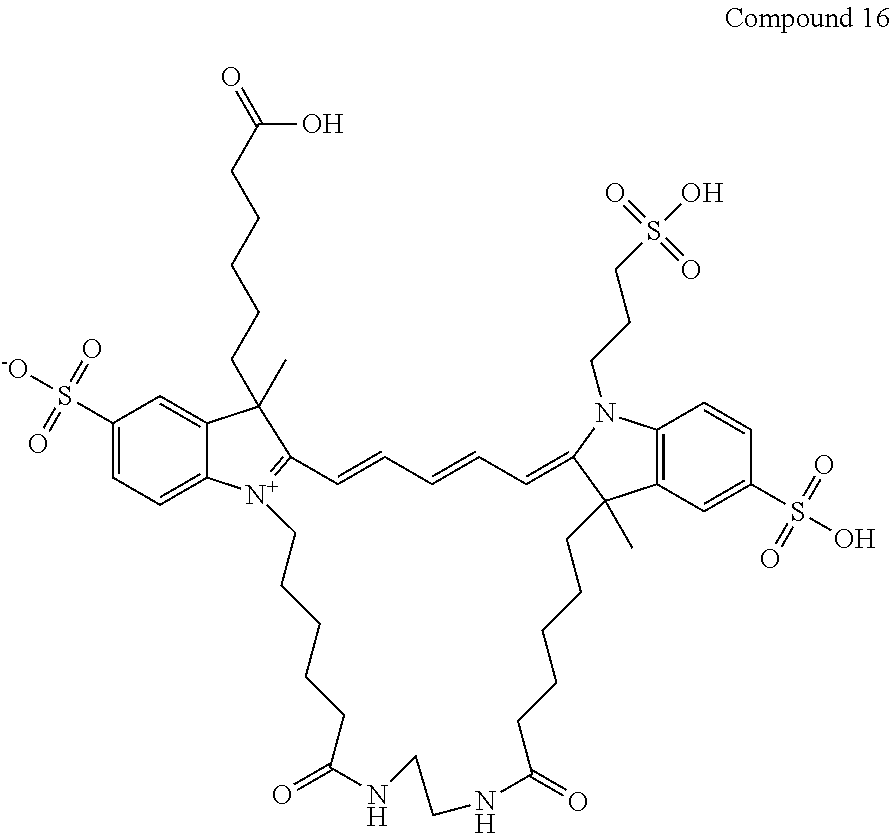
C1(S([-O])(=O)=O)=CC=C2C(=C1)C(CCCCCC(O)=O)(C)C1=[N+]2CCCCCC(=O)NCCNC(=O)CCCCCC2(C)C3=C(N(CCCS(O)(=O)=O)C2=CC=CC=C1)C=CC(S(O)(=O)=O)=C3
